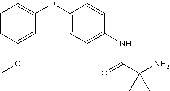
C1=CC(OC)=CC(OC2=CC=C(NC(C(N)(C)C)=O)C=C2)=C1
